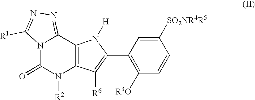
N12C(=O)N([R2])C3=C(C1=NN=C2[R1])N([H])C(C1=C([R3O])C=CC([SO2NR4R5])=C1)=C3[R6]
